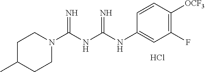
C1C(C)CCN(C(NC(NC2=CC(F)=C([OCF3])C=C2)=N)=N)C1.Cl
